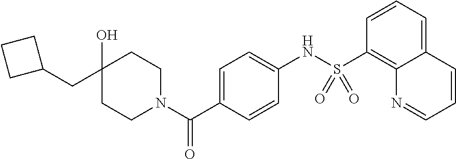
C1(O)(CC2CCC2)CCN(C(C2=CC=C(NS(C3=C4C(=CC=C3)C=CC=N4)(=O)=O)C=C2)=O)CC1
